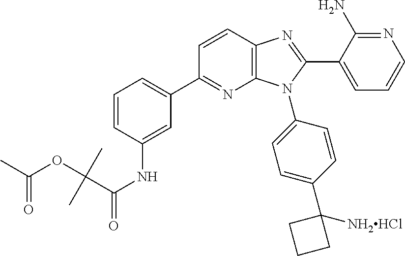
C1=CC(NC(=O)C(C)(C)OC(C)=O)=CC(C2=NC3=C(C=C2)N=C(C2=CC=CN=C2N)N3C2=CC=C(C3([NH2HCl])CCC3)C=C2)=C1
